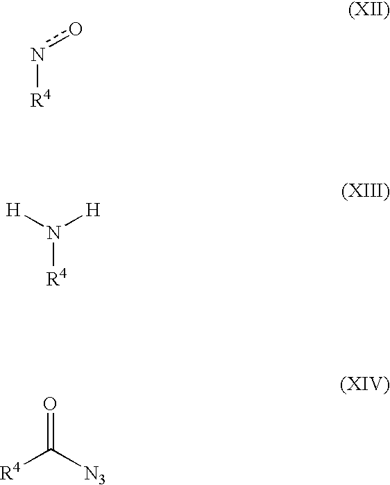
[R4]no.[H]N([H])[R4].O=C([N3])[R4]
